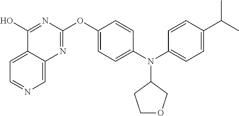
C1=C2C(=CN=C1)N=C(OC1=CC=C(N(C3=CC=C(C(C)C)C=C3)C3CCOC3)C=C1)N=C2O
